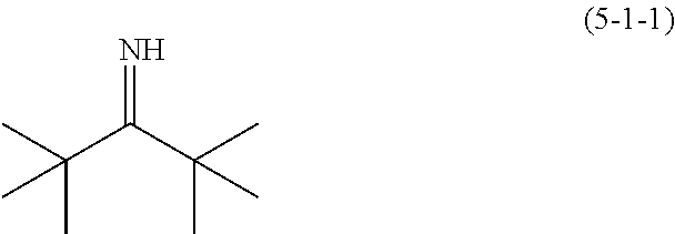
N=C(C(C)(C)C)C(C)(C)C
